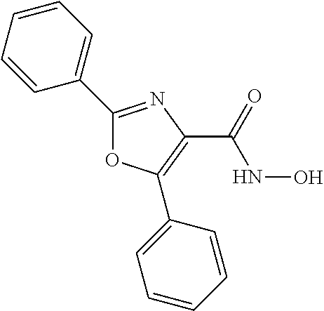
C1=CC=CC(C2=NC(C(=O)NO)=C(C3=CC=CC=C3)O2)=C1
